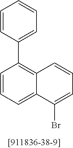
C1=CC2=C(C3=CC=CC=C3)C=CC=C2C(Br)=C1
